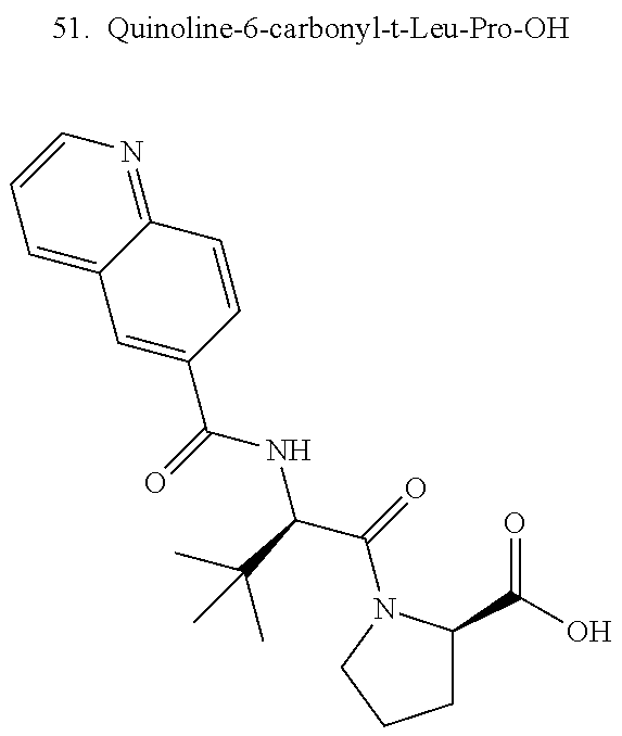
C1=C2C(=NC=C1)C=CC(C(=O)NC(C(=O)N1C(C(=O)O)CCC1)C(C)(C)C)=C2
